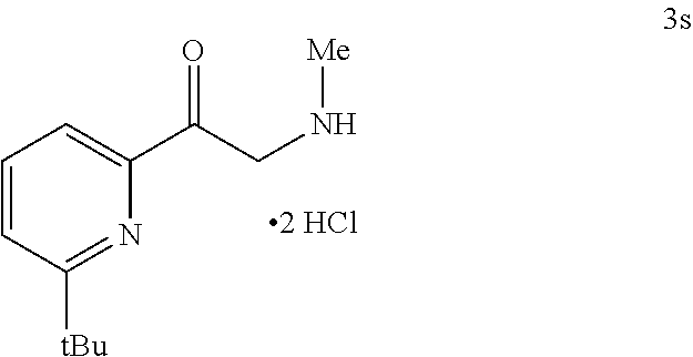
C1=CC([tBu])=NC(C(CN[Me])=O)=C1
